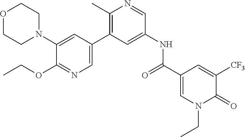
O1CCN(C2=CC(C3=C(C)N=CC(NC(C4=CN(CC)C(=O)C([CF3])=C4)=O)=C3)=CN=C2OCC)CC1
